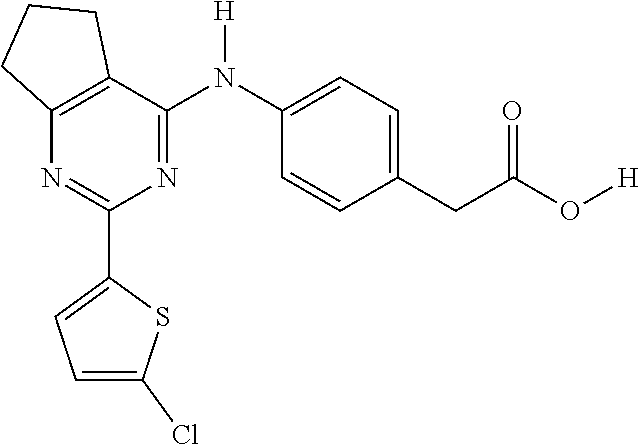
C12=C(C(N(C3=CC=C(CC(O[H])=O)C=C3)[H])=NC(C3=CC=C(Cl)S3)=N1)CCC2
